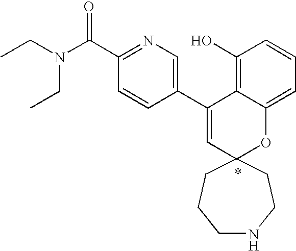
CCN(C(C1=NC=C(C2=CC3(OC4=CC=CC(O)=C24)CCNCCC3)C=C1)=O)CC
